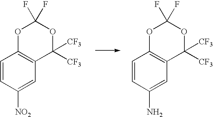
C1=CC([NO2])=CC2=C1OC(F)(F)OC2([CF3])[CF3].C1=CC(N)=CC2=C1OC(F)(F)OC2([CF3])[CF3]
